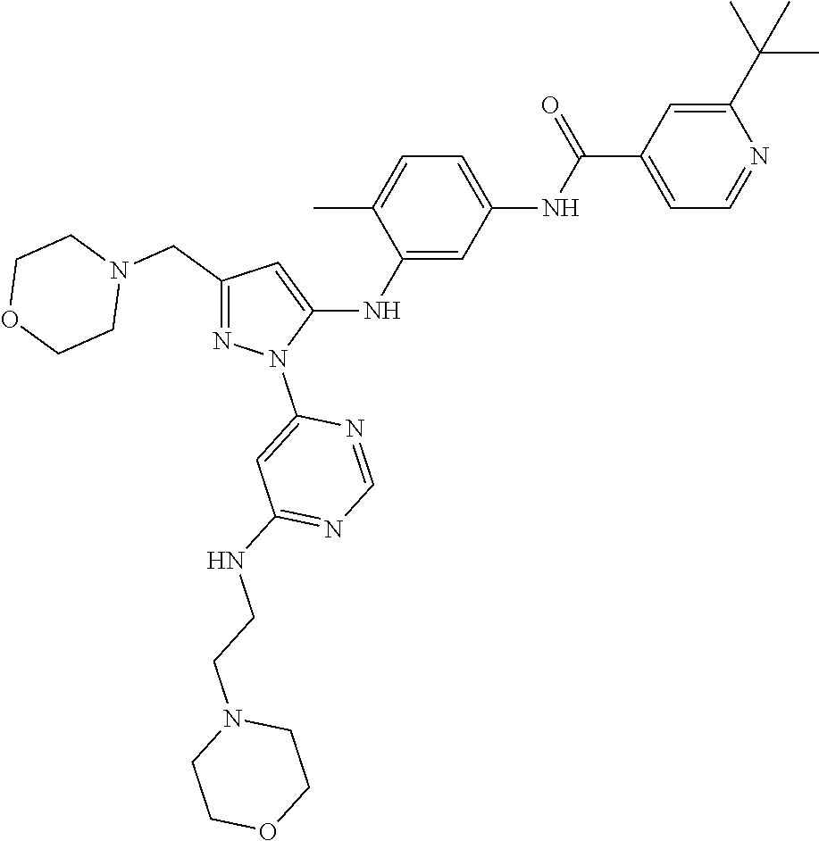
C1(CN2CCOCC2)=NN(C2=CC(NCCN3CCOCC3)=NC=N2)C(NC2=CC(NC(C3=CC=NC(C(C)(C)C)=C3)=O)=CC=C2C)=C1
